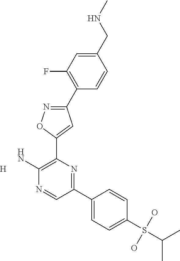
[H].C1(C2=C(F)C=C(CNC)C=C2)=NOC(C2=C(N)N=CC(C3=CC=C(S(C(C)C)(O)O)C=C3)=N2)=C1
